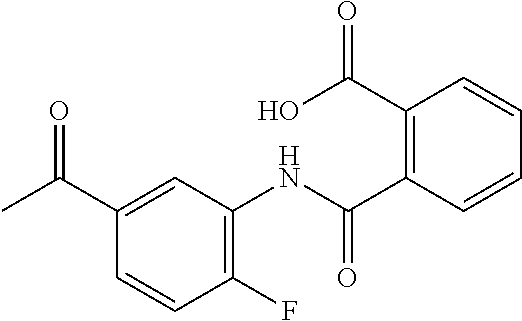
C1=CC(C(=O)NC2=C(F)C=CC(C(=O)C)=C2)=C(C(=O)O)C=C1
